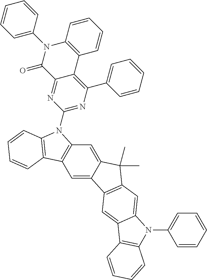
C1=C2C(=CC3=C1C1=C(N3C3=NC(C4=CC=CC=C4)=C4C(=N3)C(=O)N(C3=CC=CC=C3)C3=C4C=CC=C3)C=CC=C1)C(C)(C)C1=C2C=C2C(=C1)N(C1=CC=CC=C1)C1=C2C=CC=C1
